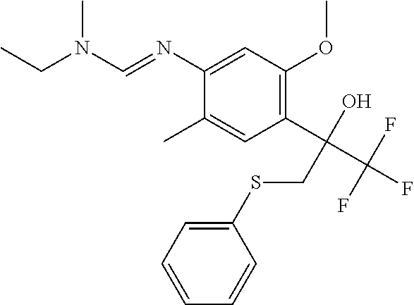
C1(C)=CC(C(C(F)(F)F)(O)CSC2=CC=CC=C2)=C(OC)C=C1N=CN(CC)C
